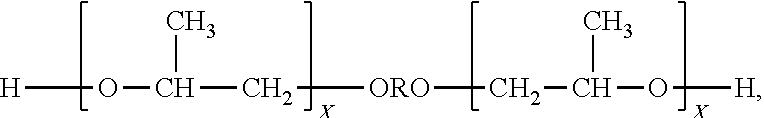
[H]OC(C)C[ORO]CC(O[H])C
